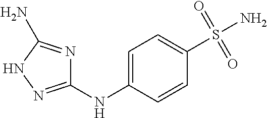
C1=C(NC2=NNC(N)=N2)C=CC(S(=O)(=O)N)=C1
